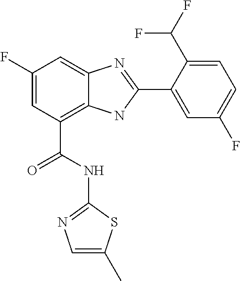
C1(F)=CC(C(=O)NC2=NC=C(C)S2)=C2C(=C1)N=C(C1=CC(F)=CC=C1C(F)F)N2
